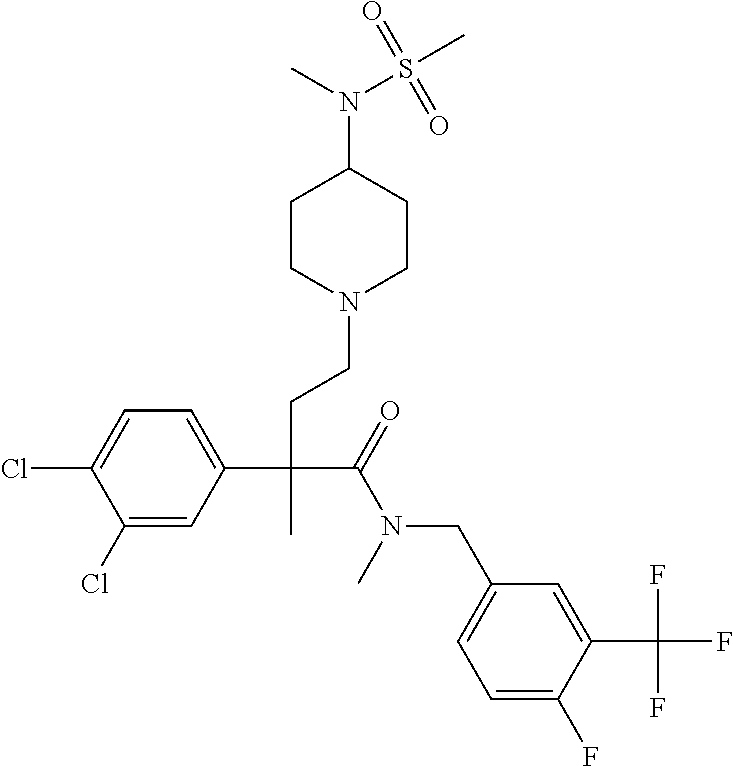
C1(Cl)=CC(C(CCN2CCC(N(C)S(C)(=O)=O)CC2)(C(=O)N(C)CC2=CC=C(F)C(C(F)(F)F)=C2)C)=CC=C1Cl
